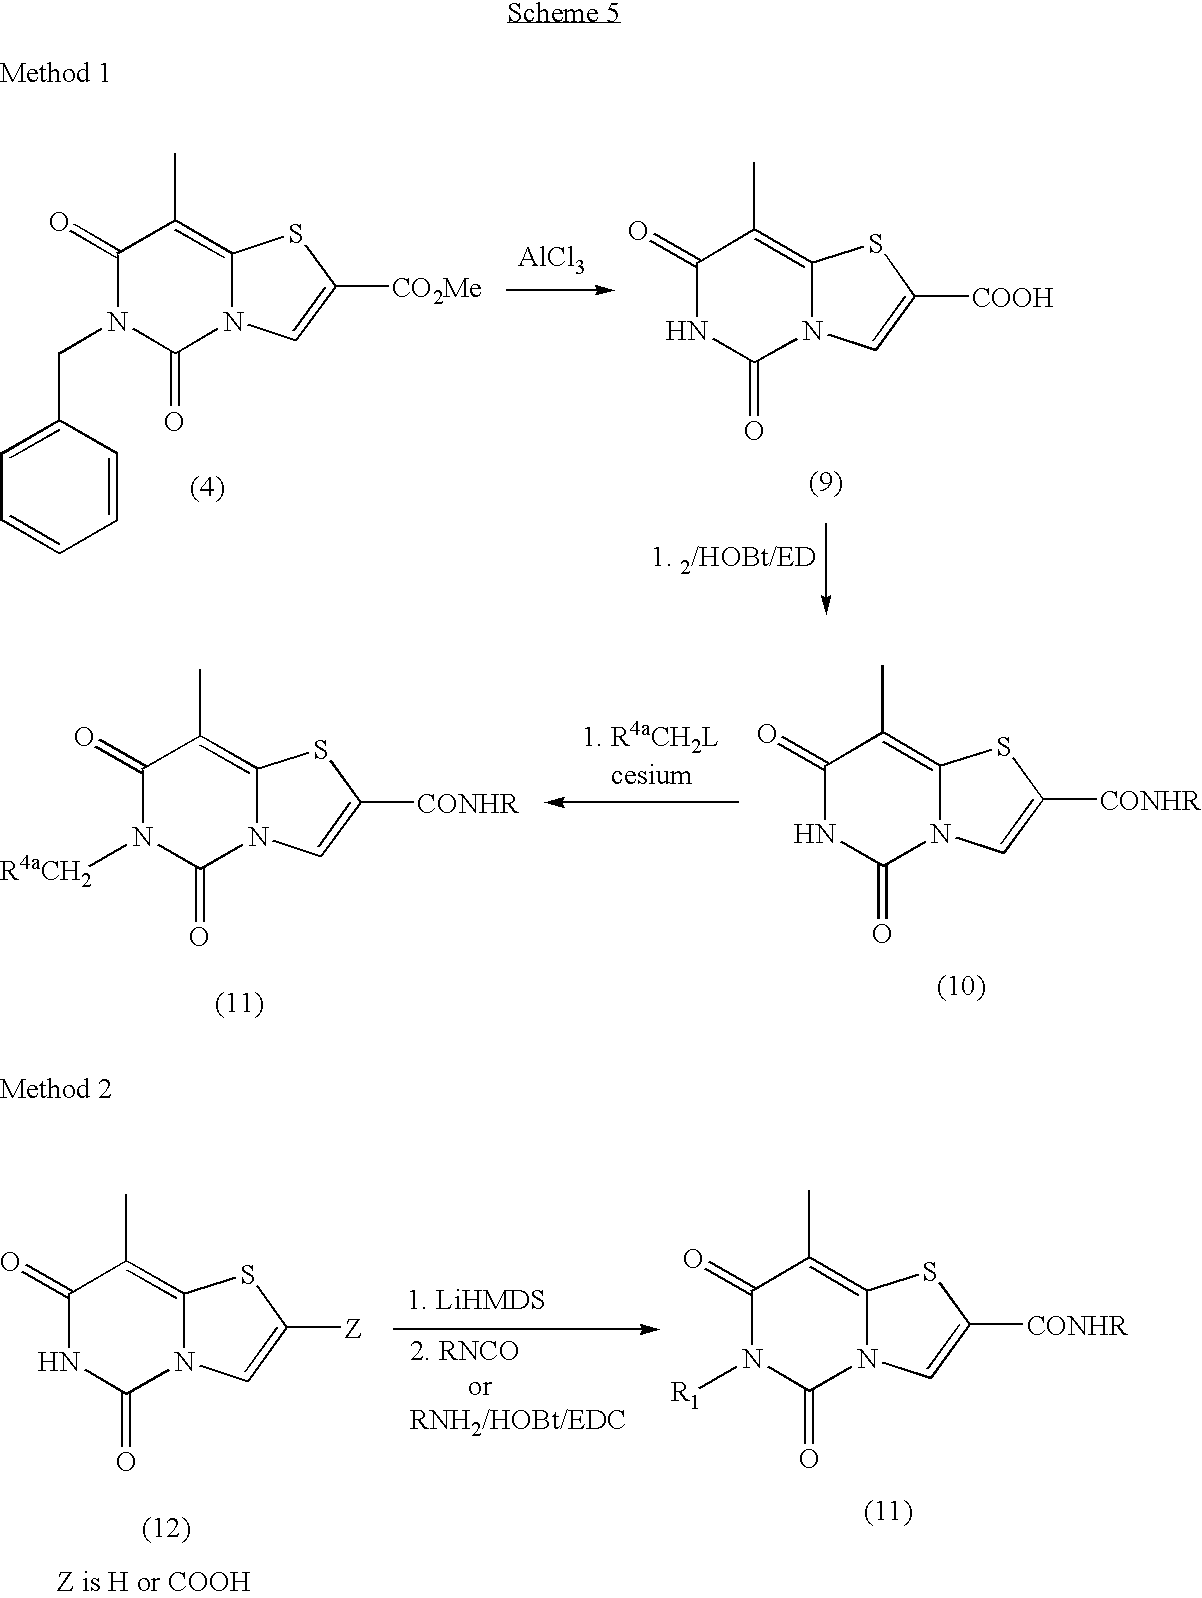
[AlCl3].C1=C(CN2C(=O)N3C(=C(C)C2=O)SC([CO2Me])=C3)C=CC=C1.N1C(=O)N2C(=C(C)C1=O)SC([COOH])=C2.N1C(=O)N2C(=C(C)C1=O)SC([CONHR])=C2.[R4aCH2]N1C(=O)N2C(=C(C)C1=O)SC([CONHR])=C2.N1([R1])C(=O)N2C(=C(C)C1=O)SC([CONHR])=C2.N1C(=O)N2C(=C(C)C1=O)SC([Z])=C2
